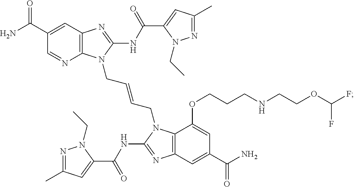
C12=C(N=C(NC(C3=CC(C)=NN3CC)=O)N1CC=CCN1C3=C(N=C1NC(C1=CC(C)=NN1CC)=O)C=C(C(N)=O)C=C3OCCCNCCOC(F)F)C=C(C(N)=O)C=N2
